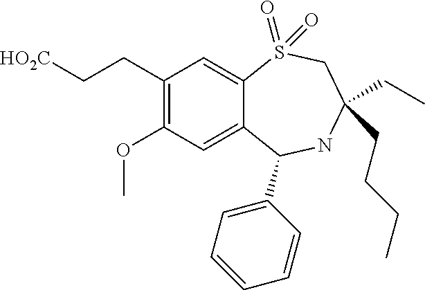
C1(CC[HO2C])=C(OC)C=C2C(=C1)S(=O)(=O)CC(CC)(CCCC)NC2C1=CC=CC=C1
